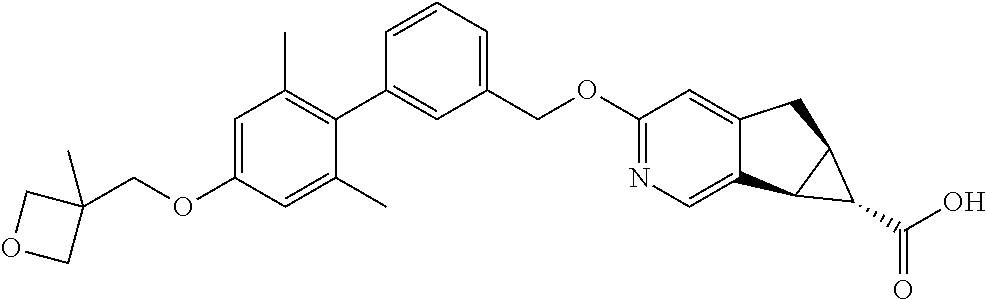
C1=C(OCC2(C)COC2)C=C(C)C(C2=CC(COC3=NC=C4C(=C3)CC3C4C3C(O)=O)=CC=C2)=C1C
